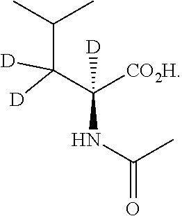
C(C)(C)C(C(NC(C)=O)([CO2H])[D])([D])[D]
